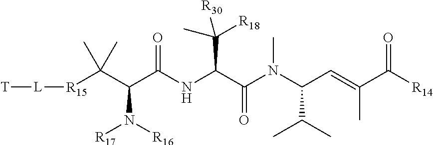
[R14]C(C(=CC(N(C(=O)C(NC(C(N([R17])[R16])C([R15][L][T])(C)C)=O)C(C)([R18])[R30])C)C(C)C)C)=O
